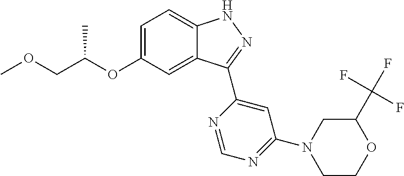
C1=C(OC(COC)C)C=C2C(=C1)NN=C2C1=CC(N2CCOC(C(F)(F)F)C2)=NC=N1
